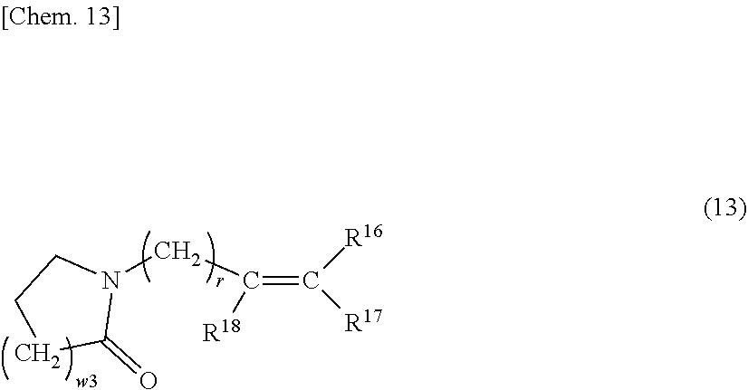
N1(CC(=C([R16])[R17])[R18])CCCC1=O
